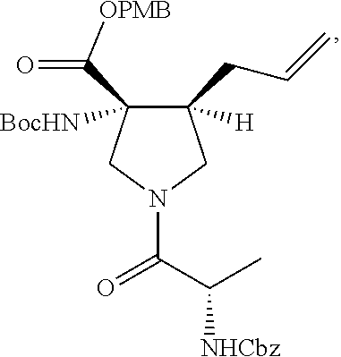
C1([H])(CC=C)C([BocHN])(C(=O)[OPMB])CN(C(C(C)[NHCbz])=O)C1
